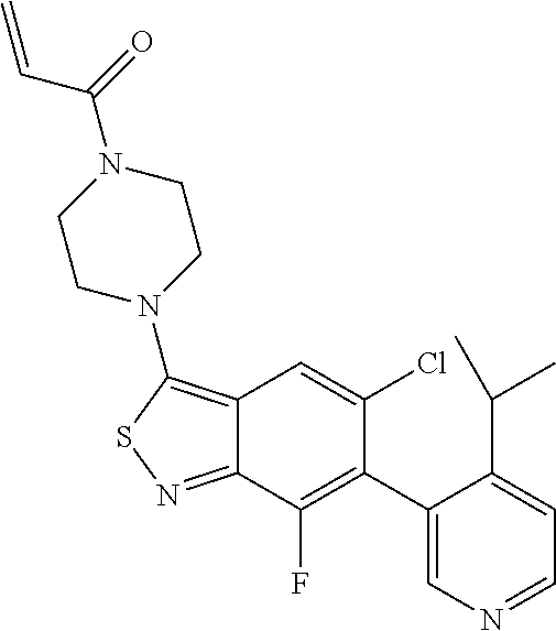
C1(C2=C(F)C3=NSC(N4CCN(C(=O)C=C)CC4)=C3C=C2Cl)=CN=CC=C1C(C)C
